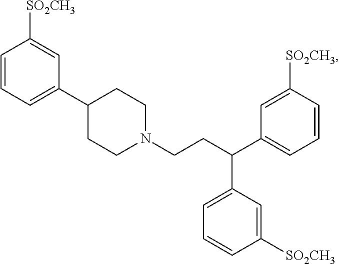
C1=CC=C(C2CCN(CCC(C3=CC=CC([SO2CH3])=C3)C3=CC=CC([SO2CH3])=C3)CC2)C=C1[SO2CH3]
